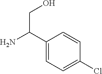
C1(C(N)CO)=CC=C(Cl)C=C1
